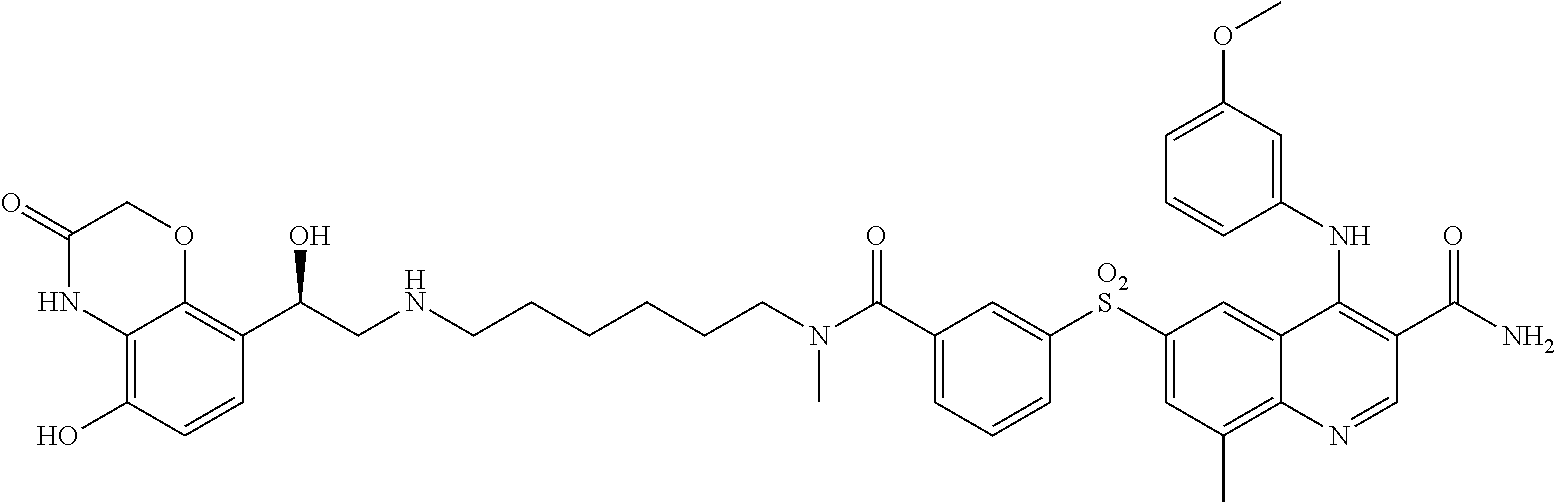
[O2S](C1=CC(C)=C2C(=C1)C(NC1=CC(OC)=CC=C1)=C(C(N)=O)C=N2)C1=CC(C(N(CCCCCCNCC(C2=C3C(=C(O)C=C2)NC(=O)CO3)O)C)=O)=CC=C1
